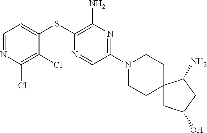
C1=C(SC2=C(N)N=C(N3CCC4(CC3)CC(O)CC4N)C=N2)C(Cl)=C(Cl)N=C1
